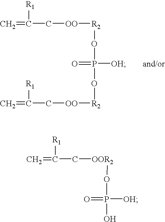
C=C(C[OO][R2]OP(O[R2][OO]CC(=C)[R1])([OH])=O)[R1].C=C(C[OOR2]OP(O)([OH])=O)[R1]
